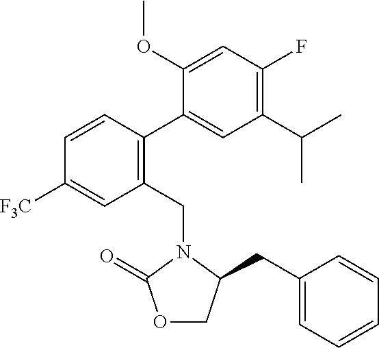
C1(C(C)C)=C(F)C=C(OC)C(C2=C(CN3C(CC4=CC=CC=C4)COC3=O)C=C([F3C])C=C2)=C1
